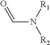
O=CN([R2])[R1]
